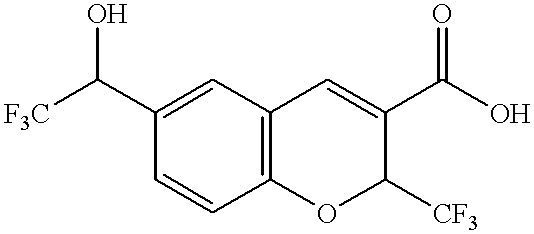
C1=CC2=C(C=C1C([F3C])O)C=C(C(O)=O)C([CF3])O2
